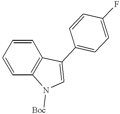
C1=CC2=C(C=C1)C(C1=CC=C(F)C=C1)=CN2[Boc]
